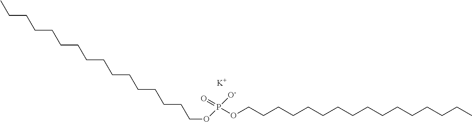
CCCCCCCCCCCCCCCCOP(OCCCCCCCCCCCCCCCC)([O-])=O.[K]
